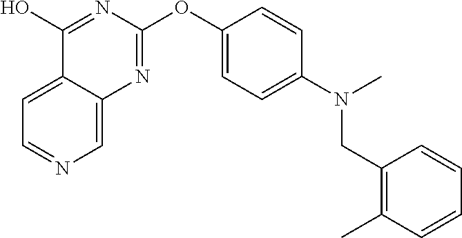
C1=C2C(=CN=C1)N=C(OC1=CC=C(N(C)CC3=C(C)C=CC=C3)C=C1)N=C2O
